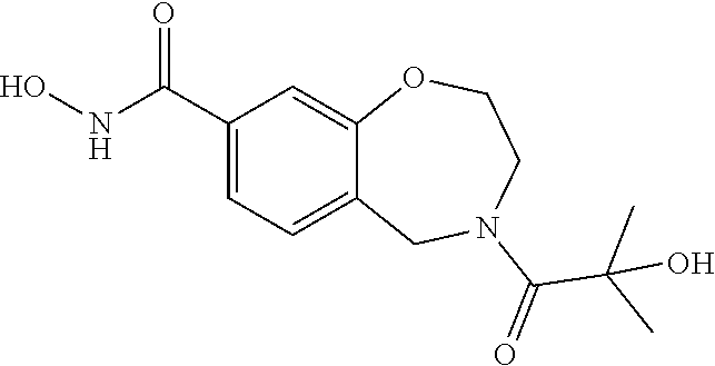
C1(C(NO)=O)=CC=C2C(=C1)OCCN(C(=O)C(C)(C)O)C2
